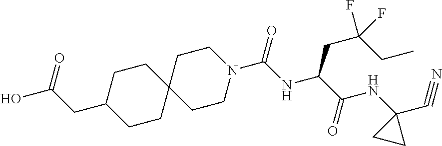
C1CN(C(NC(C(NC2(C#N)CC2)=O)CC(F)(F)CC)=O)CCC12CCC(CC(O)=O)CC2
